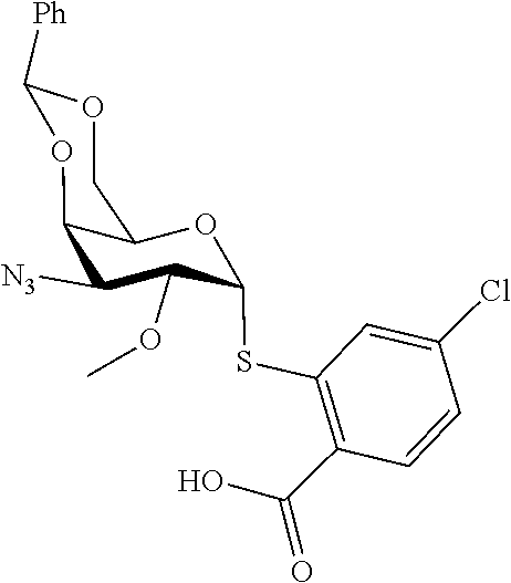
[N3]C1C(OC)C(SC2=C(C(O)=O)C=CC(Cl)=C2)OC2C1OC([Ph])OC2
